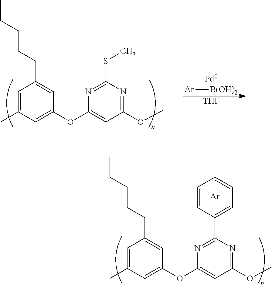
C1=C(C)C=C(OC2=CC(OC)=NC(SC)=N2)C=C1CCCCC.[Ar][B(OH)2].[THF].C1=C(C)C=C(OC2=CC(OC)=NC(C3=CC=CC=C3)=N2)C=C1CCCCC.[Ar]
